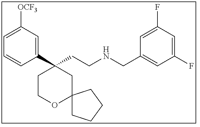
C1(C2(CCNCC3=CC(F)=CC(F)=C3)CCOC3(C2)CCCC3)=CC([OCF3])=CC=C1
